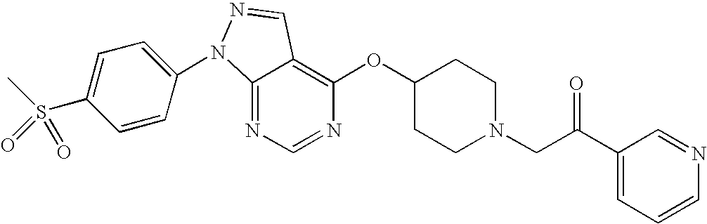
C12=NC=NC(OC3CCN(CC(C4=CC=CN=C4)=O)CC3)=C1C=NN2C1=CC=C(S(C)(=O)=O)C=C1
